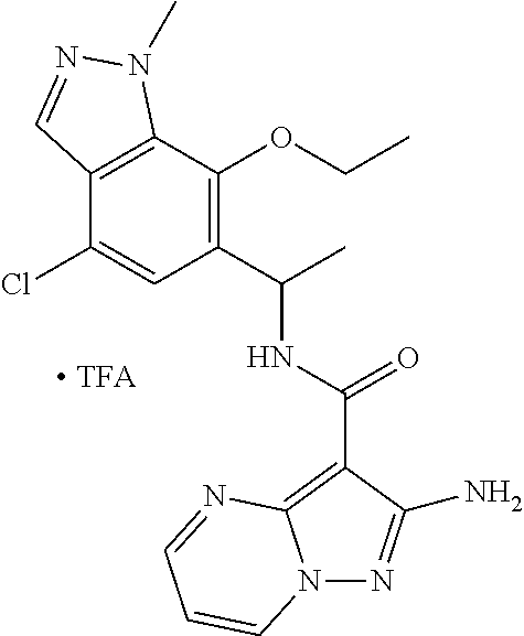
C1(Cl)=CC(C(C)NC(=O)C2=C3N(N=C2N)C=CC=N3)=C(OCC)C2=C1C=NN2C
